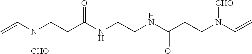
C=CN(CCC(NCCNC(CCN(C=C)[CHO])=O)=O)[CHO]
